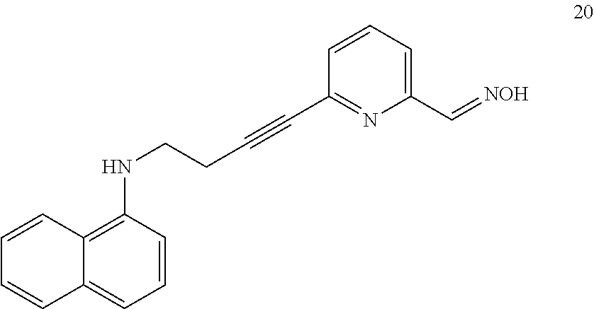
C1(NCCC#CC2=NC(C=[NOH])=CC=C2)=C2C(=CC=C1)C=CC=C2
